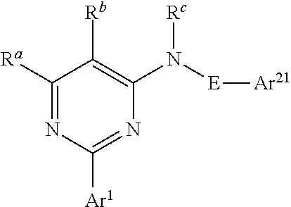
C1([Ra])=NC([Ar1])=NC(N([E][Ar21])[Rc])=C1[Rb]
